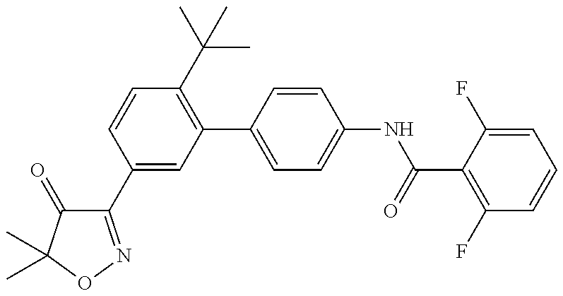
C1(C2=CC(C3=CC=C(NC(=O)C4=C(F)C=CC=C4F)C=C3)=C(C(C)(C)C)C=C2)=NOC(C)(C)C1=O
